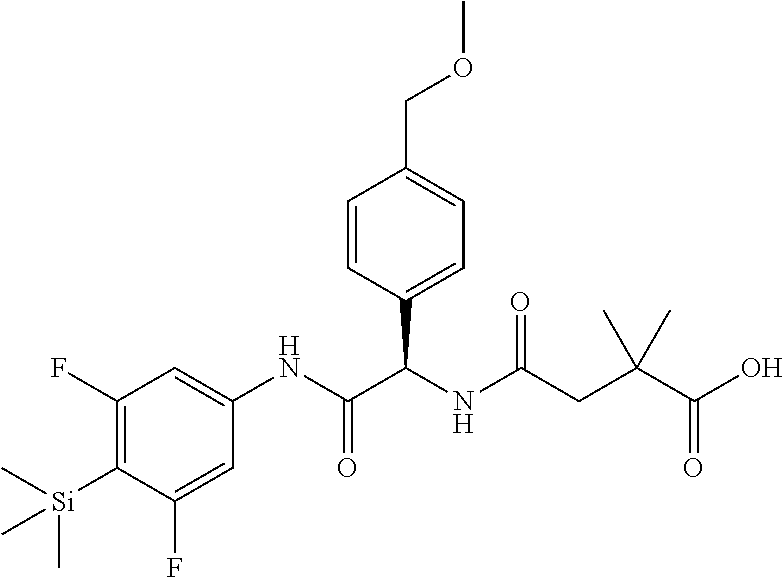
C1(F)=C([Si](C)(C)C)C(F)=CC(NC(C(NC(=O)CC(C(O)=O)(C)C)C2=CC=C(COC)C=C2)=O)=C1
